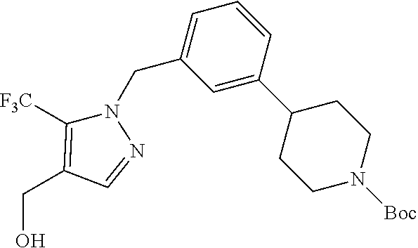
OCC1=C([F3C])N(CC2=CC=CC(C3CCN([Boc])CC3)=C2)N=C1
